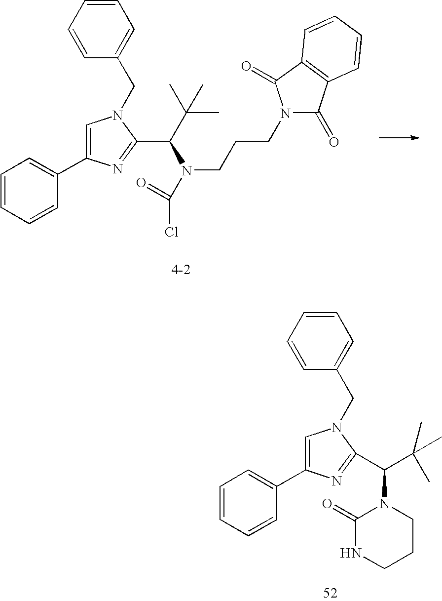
C1=CC=CC(C2=CN(CC3=CC=CC=C3)C(C(C(C)(C)C)N(CCCN3C(=O)C4=C(C3=O)C=CC=C4)C(Cl)=O)=N2)=C1.C1=CC=CC(C2=CN(CC3=CC=CC=C3)C(C(C(C)(C)C)N3C(=O)NCCC3)=N2)=C1
